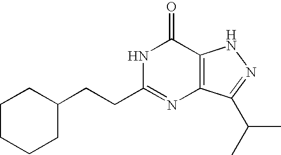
C(CC1=NC2=C(C(=O)N1)NN=C2C(C)C)C1CCCCC1
